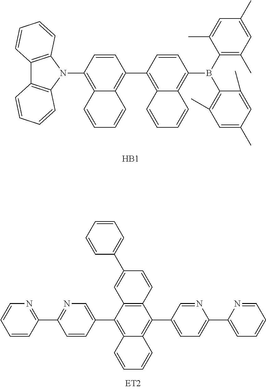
C1(N2C3=C(C4=C2C=CC=C4)C=CC=C3)=C2C(=C(C3=C4C(=C(B(C5=C(C)C=C(C)C=C5C)C5=C(C)C=C(C)C=C5C)C=C3)C=CC=C4)C=C1)C=CC=C2.[HB1].C1(C2=CN=C(C3=NC=CC=C3)C=C2)=C2C(=C(C3=CC=C(C4=CC=CC=N4)N=C3)C3=C1C=C(C1=CC=CC=C1)C=C3)C=CC=C2
